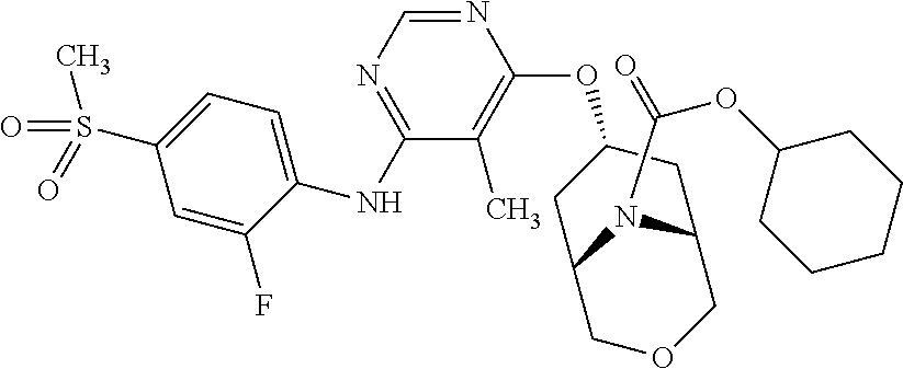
C1=C(F)C(NC2=NC=NC(OC3CC4COCC(C3)N4C(OC3CCCCC3)=O)=C2C)=CC=C1S(=O)(C)=O
